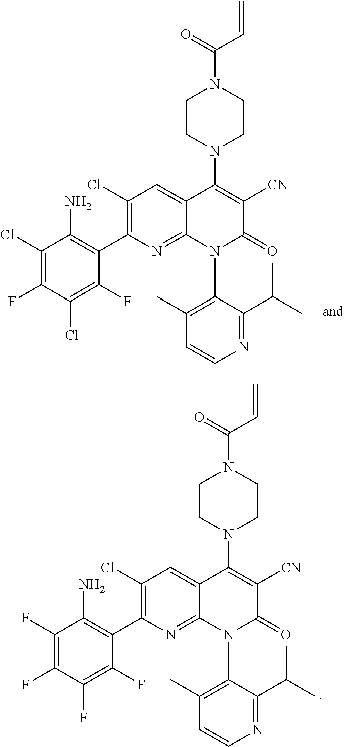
C1(Cl)=C(C2=C(N)C(F)=C(F)C(F)=C2F)N=C2C(=C1)C(N1CCN(C(=O)C=C)CC1)=C([CN])C(=O)N2C1=C(C)C=CN=C1C(C)C.C1(Cl)=C(C2=C(N)C(Cl)=C(F)C(Cl)=C2F)N=C2C(=C1)C(N1CCN(C(=O)C=C)CC1)=C([CN])C(=O)N2C1=C(C)C=CN=C1C(C)C
